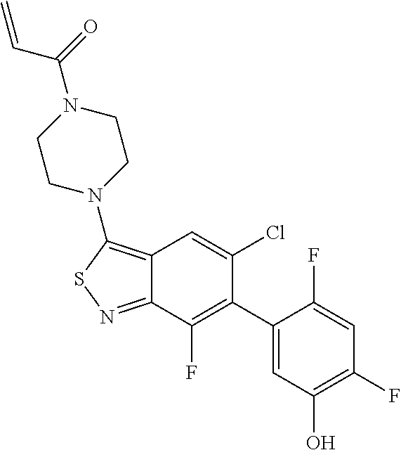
C12=C(N3CCN(C(C=C)=O)CC3)SN=C1C(F)=C(C1=CC(O)=C(F)C=C1F)C(Cl)=C2
